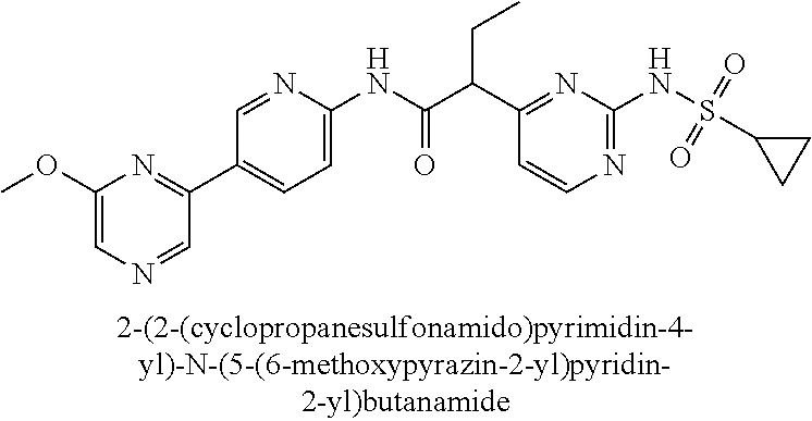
C1(NC(=O)C(C2=NC(NS(C3CC3)(=O)=O)=NC=C2)CC)=CC=C(C2=NC(OC)=CN=C2)C=N1
